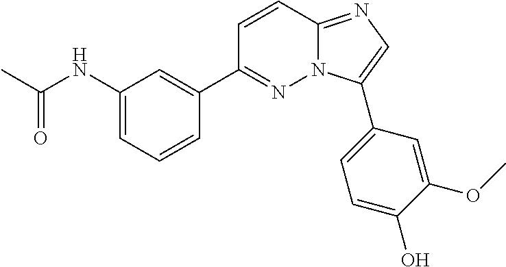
C1(NC(C)=O)=CC=CC(C2=NN3C(=NC=C3C3=CC=C(O)C(OC)=C3)C=C2)=C1
